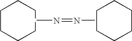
C1CCCCC1.CN=NC.C1CCCCC1
